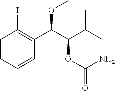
C1=CC=CC(C(C(C(C)C)OC(=O)N)OC)=C1I
